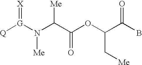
[Q][G](N(C(C(OC(C(B)=O)C[Me])=O)[Me])[Me])=[X]
